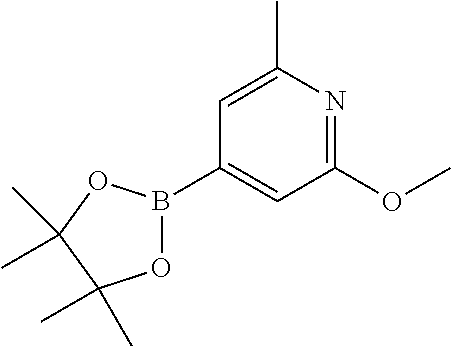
N1=C(OC)C=C(B2OC(C)(C)C(C)(C)O2)C=C1C
